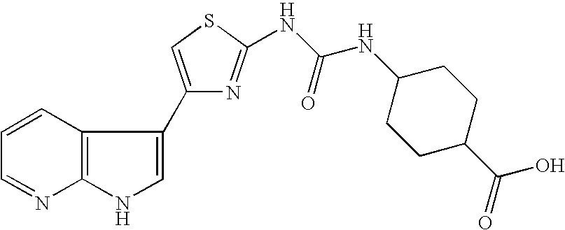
C12=C(C=CC=N1)C(C1=CSC(NC(NC3CCC(C(O)=O)CC3)=O)=N1)=CN2
